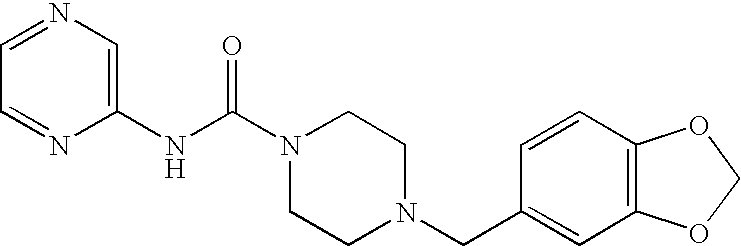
N(C(N1CCN(CC2=CC3=C(C=C2)OCO3)CC1)=O)C1=CN=CC=N1
